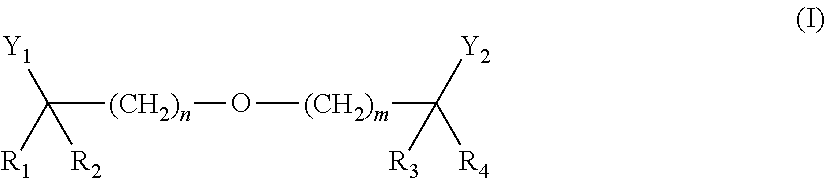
C([(CH2)n]O[(CH2)m]C([Y2])([R4])[R3])([R1])([Y1])[R2]
